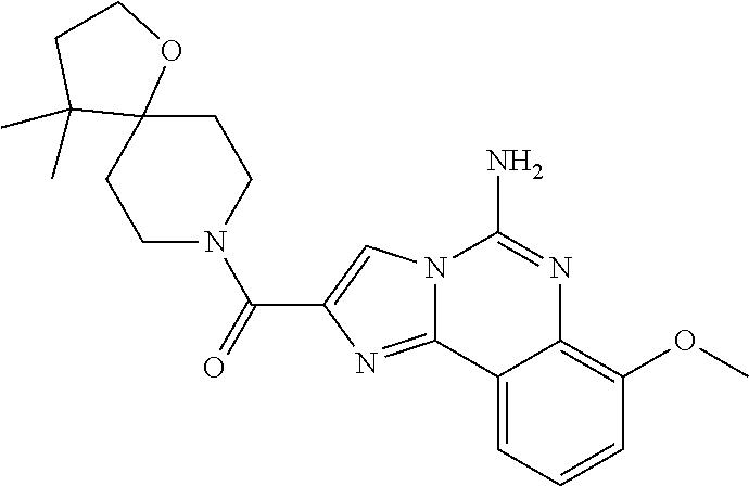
N12C(=NC(C(=O)N3CCC4(CC3)OCCC4(C)C)=C1)C1=CC=CC(OC)=C1N=C2N
